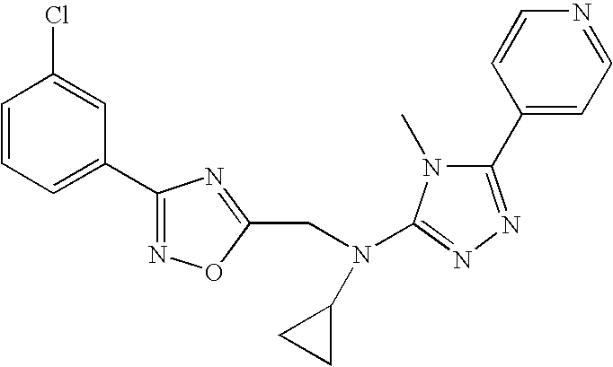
C1=CC=C(C2=NOC(CN(C3=NN=C(C4=CC=NC=C4)N3C)C3CC3)=N2)C=C1Cl
